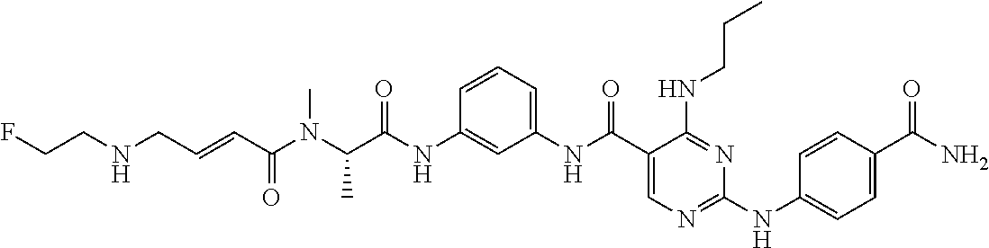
C1(NC(=O)C(N(C(C=CCNCCF)=O)C)C)=CC(NC(C2=CN=C(NC3=CC=C(C(N)=O)C=C3)N=C2NCCC)=O)=CC=C1
